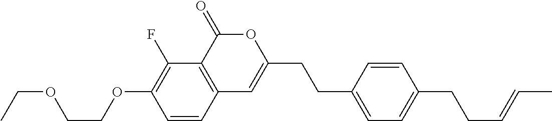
C1=CC2=C(C(F)=C1OCCOCC)C(=O)OC(CCC1=CC=C(CCC=CC)C=C1)=C2
